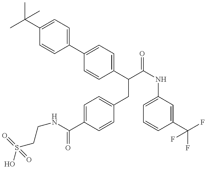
OS(CCNC(=O)C1=CC=C(CC(C2=CC=C(C3=CC=C(C(C)(C)C)C=C3)C=C2)C(=O)NC2=CC=CC(C(F)(F)F)=C2)C=C1)(=O)=O
